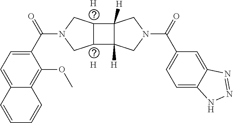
[H].[H].C1=C(C(N2CC3C(C4([H])C3([H])CN(C(C3=CC=C5C(=C3)N=NN5)=O)C4)C2)=O)C(OC)=C2C(=C1)C=CC=C2
